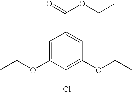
C1=C(OCC)C(Cl)=C(OCC)C=C1C(OCC)=O
